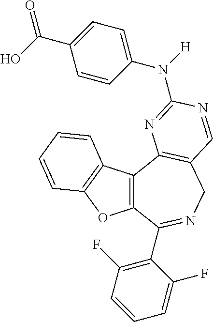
C12=C(C3=C(CN=C1C1=C(F)C=CC=C1F)C=NC(N(C1=CC=C(C(O)=O)C=C1)[H])=N3)C1=C(O2)C=CC=C1
